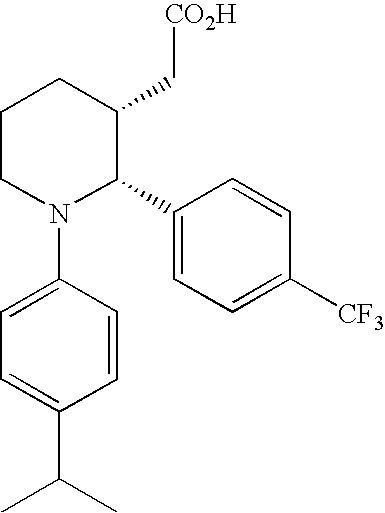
C1CN(C2=CC=C(C(C)C)C=C2)C(C2=CC=C([CF3])C=C2)C(C[CO2H])C1
